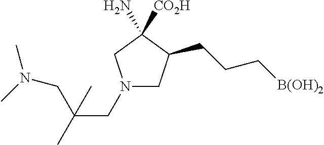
N1(CC(CN(C)C)(C)C)CC(CCC[B(OH)2])C([CO2H])(N)C1
